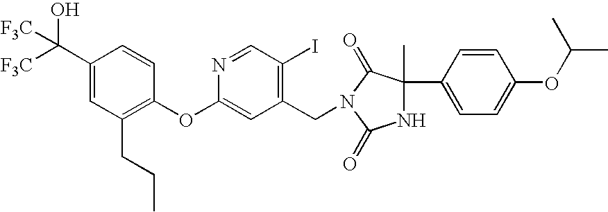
C1(C([F3C])(O)[F3C])=CC(CCC)=C(OC2=CC(CN3C(=O)C(C4=CC=C(OC(C)C)C=C4)(C)NC3=O)=C(I)C=N2)C=C1
